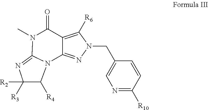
N1(C)C(=O)C2=C([R6])N(CC3=CN=C([R10])C=C3)N=C2N2C([R4])C([R2])([R3])N=C12
